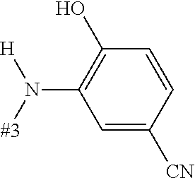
C1=C([CN])C=CC(O)=C1N([#3])[H]
